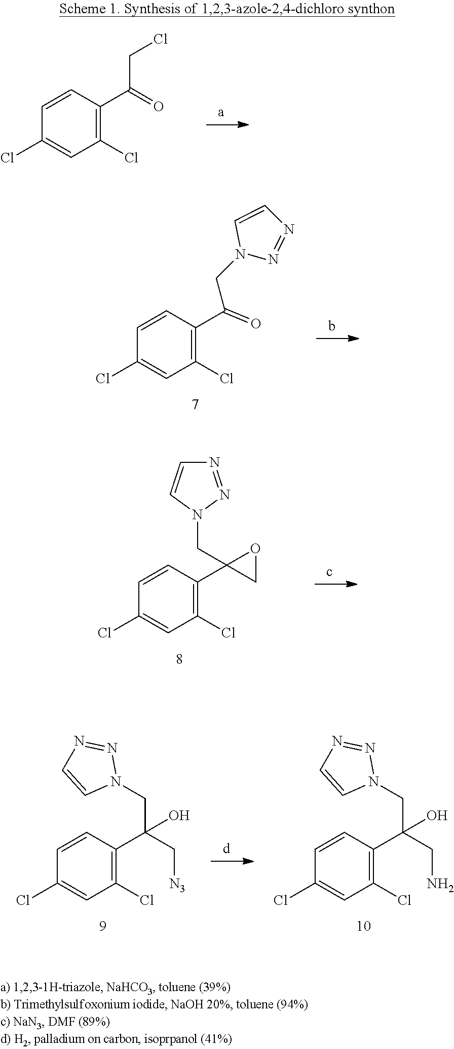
C1=CC(C(=O)CCl)=C(Cl)C=C1Cl.C1=CC(C2(CN3N=NC=C3)CO2)=C(Cl)C=C1Cl.C1=CC(C(C[N3])(O)CN2N=NC=C2)=C(Cl)C=C1Cl.C1=CC(C(CN)(O)CN2N=NC=C2)=C(Cl)C=C1Cl.C1=CC(C(CN2N=NC=C2)=O)=C(Cl)C=C1Cl
